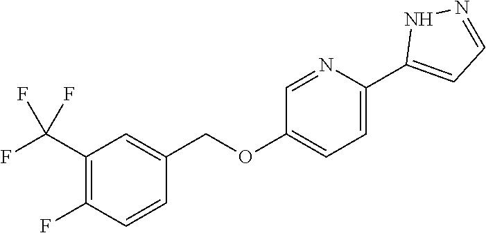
C1=NC(C2=CC=NN2)=CC=C1OCC1=CC(C(F)(F)F)=C(F)C=C1
